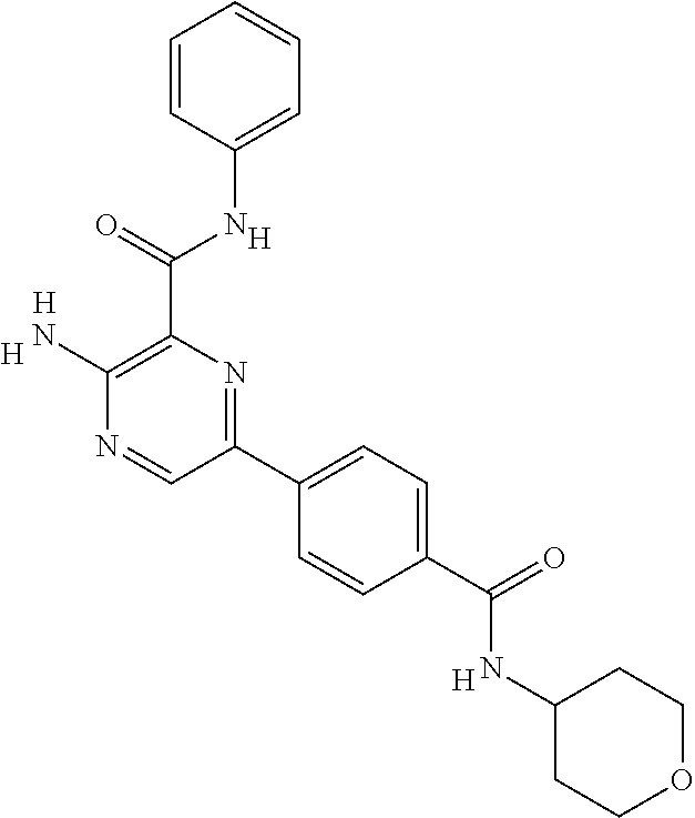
C1(N)=C(C(NC2=CC=CC=C2)=O)N=C(C2=CC=C(C(=O)NC3CCOCC3)C=C2)C=N1.[H].[H].[H].[H]
